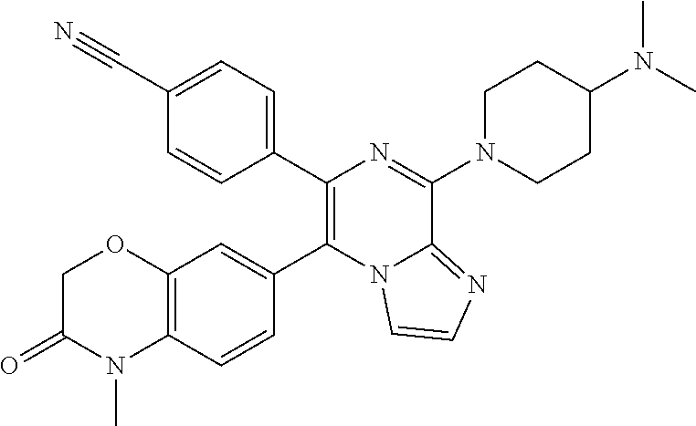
C1(C#N)=CC=C(C2=C(C3=CC4=C(C=C3)N(C)C(=O)CO4)N3C(=NC=C3)C(N3CCC(N(C)C)CC3)=N2)C=C1
